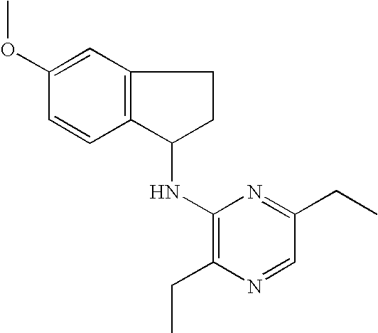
C1(OC)=CC2=C(C=C1)C(NC1=C(CC)N=CC(CC)=N1)CC2
